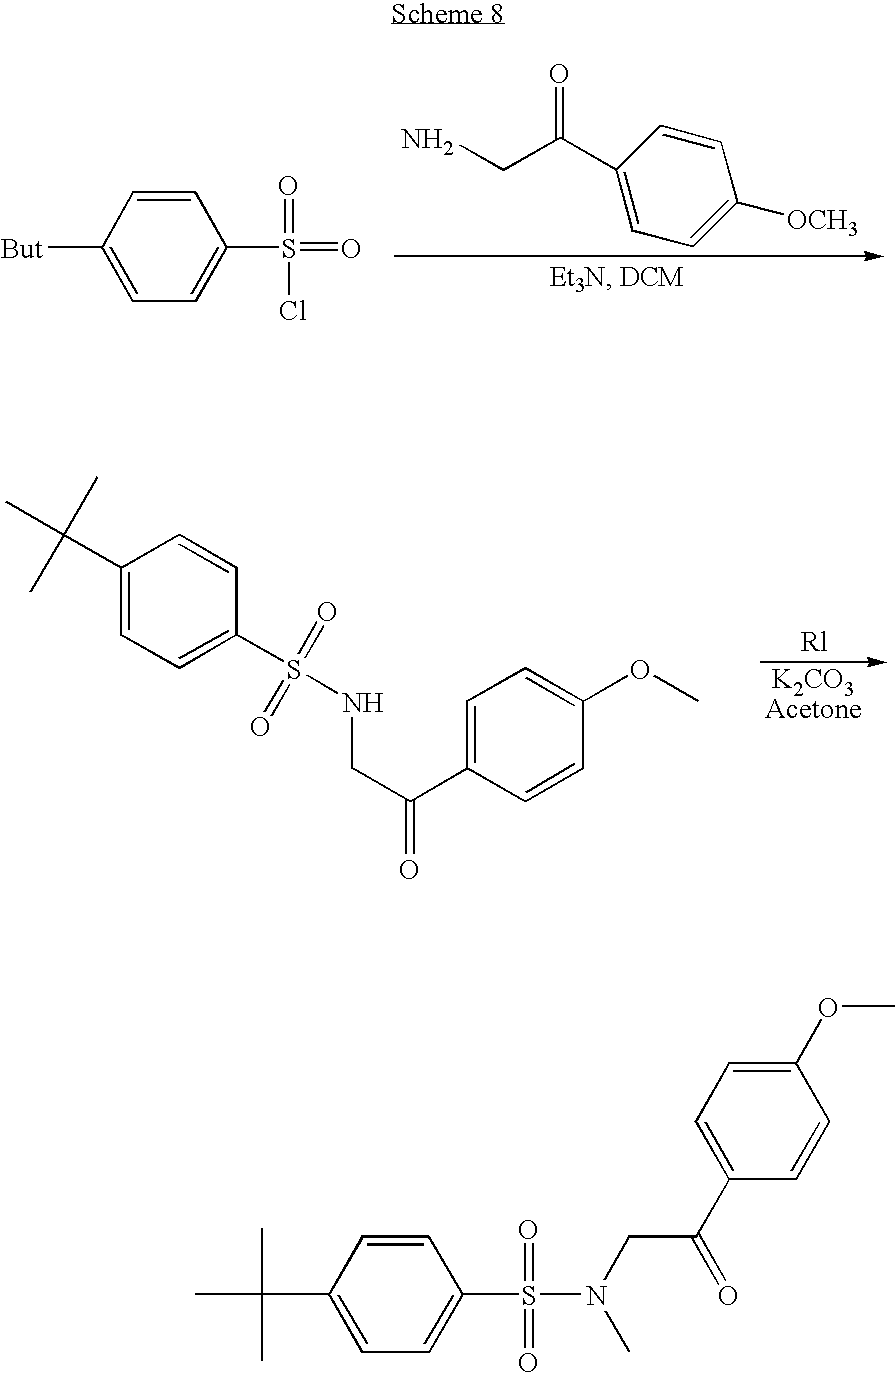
C1=C(C(CN)=O)C=CC([OCH3])=C1.C1=C([But])C=CC(S(=O)(=O)Cl)=C1.C1(C(C)(C)C)=CC=C(S(=O)(=O)NCC(C2=CC=C(OC)C=C2)=O)C=C1.C1(C(C)(C)C)=CC=C(S(=O)(=O)N(CC(C2=CC=C(OC)C=C2)=O)C)C=C1
